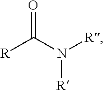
O=C(N([R])[R])[R]
